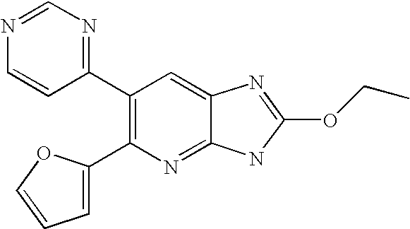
N1=CN=C(C2=C(C3=CC=CO3)N=C3C(=C2)N=C(OCC)N3)C=C1
